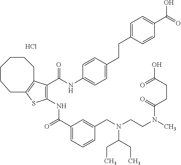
Cl.C1(C(=O)NC2=C(C(NC3=CC=C(CCC4=CC=C(C(O)=O)C=C4)C=C3)=O)C3=C(S2)CCCCCC3)=CC=CC(CN(CCN(C)C(CCC(=O)O)=O)C(CC)CC)=C1
